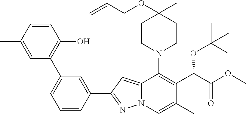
C1(C2=NN3C(=C2)C(N2CCC(C)(OCC=C)CC2)=C(C(C(=O)OC)OC(C)(C)C)C(C)=C3)=CC(C2=C(O)C=CC(C)=C2)=CC=C1
